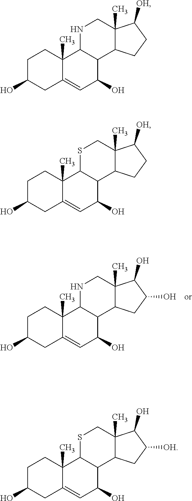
C1C(O)CC2=CC(O)C3C(C2(C)C1)NCC1(C)C3CC(O)C1O.C1C(O)CC2=CC(O)C3C(C2(C)C1)NCC1(C)C3CCC1[OH].C1C(O)CC2=CC(O)C3C(C2(C)C1)SCC1(C)C3CCC1[OH].C1C(O)CC2=CC(O)C3C(C2(C)C1)SCC1(C)C3CC([OH])C1O
